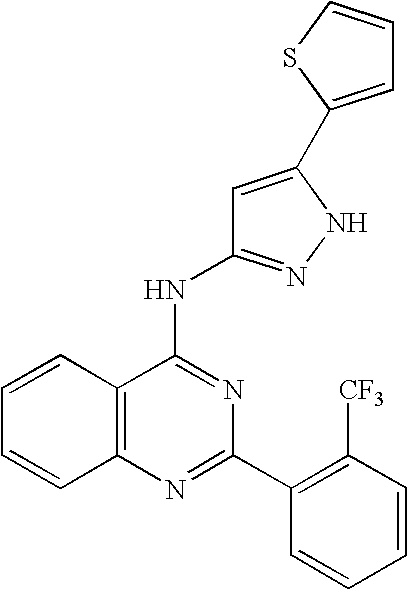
C12=C(N=C(C3=C([CF3])C=CC=C3)N=C1NC1=NNC(C3=CC=CS3)=C1)C=CC=C2
